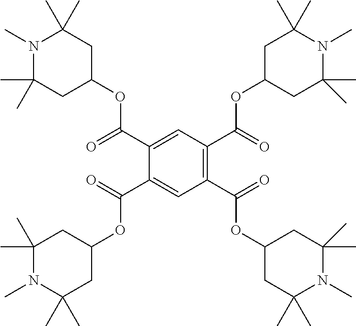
N1(C)C(C)(C)CC(OC(C2=CC(C(=O)OC3CC(C)(C)N(C)C(C)(C)C3)=C(C(=O)OC3CC(C)(C)N(C)C(C)(C)C3)C=C2C(=O)OC2CC(C)(C)N(C)C(C)(C)C2)=O)CC1(C)C
